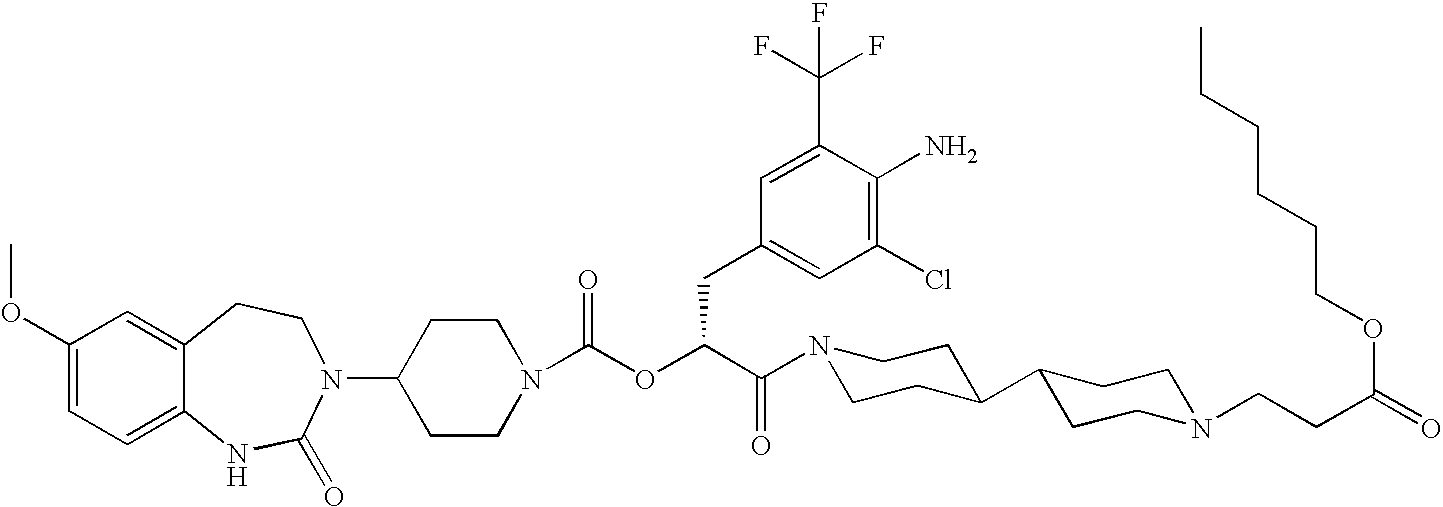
C1(N2C(=O)NC3=CC=C(OC)C=C3CC2)CCN(C(OC(C(=O)N2CCC(C3CCN(CCC(=O)OCCCCCC)CC3)CC2)CC2=CC(Cl)=C(N)C(C(F)(F)F)=C2)=O)CC1
